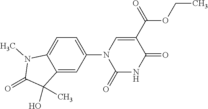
C1(N2C(=O)NC(=O)C(C(=O)OCC)=C2)=CC=C2C(=C1)C(O)(C)C(=O)N2C
